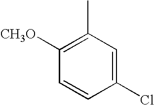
C1(C)=C([CH3O])C=CC(Cl)=C1
